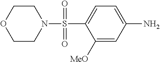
C1([MeO])=CC(N)=CC=C1S(=O)(=O)N1CCOCC1
